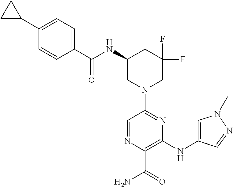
C1(C2CC2)=CC=C(C(NC2CN(C3=NC(NC4=CN(C)N=C4)=C(C(=O)N)N=C3)CC(F)(F)C2)=O)C=C1
